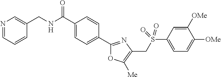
C1(C(NCC2=CN=CC=C2)=O)=CC=C(C2=NC(CS(C3=CC=C([OMe])C([OMe])=C3)(=O)=O)=C([Me])O2)C=C1
